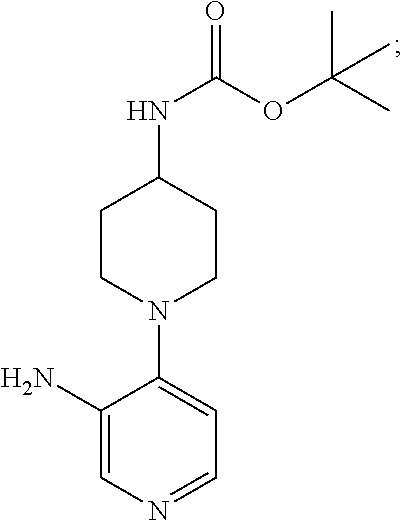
C1N(C2=CC=NC=C2N)CCC(NC(OC(C)(C)C)=O)C1
